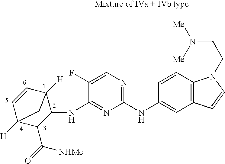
C1(NC2=CC3=C(C=C2)N(CCN([Me])[Me])C=C3)=NC=C(F)C(NC2C3([H])C=CC([H])(C2C(=O)[NHMe])C3)=N1
